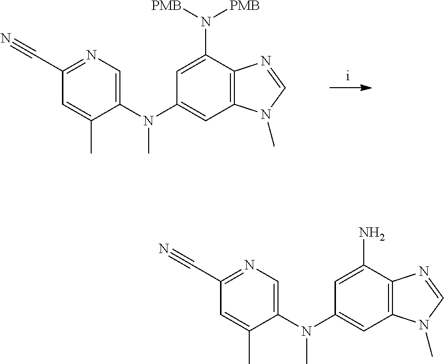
C1(C#N)=NC=C(N(C2=CC3=C(C(N([PMB])[PMB])=C2)N=CN3C)C)C(C)=C1.C1(C#N)=NC=C(N(C2=CC3=C(C(N)=C2)N=CN3C)C)C(C)=C1
